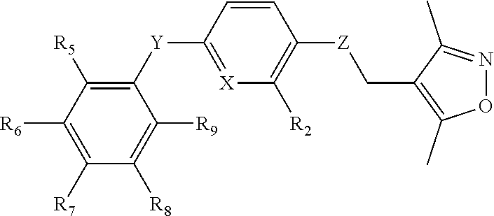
C1([Y]C2=[X]C([R2])=C([Z]CC3=C(C)ON=C3C)C=C2)=C([R5])C([R6])=C([R7])C([R8])=C1[R9]
